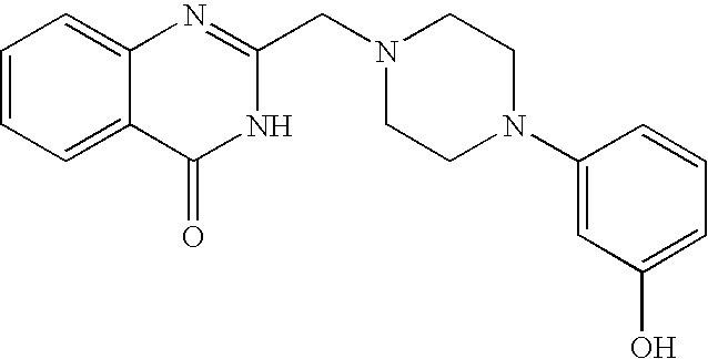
C1=CC=C2C(=C1)N=C(CN1CCN(C3=CC(O)=CC=C3)CC1)NC2=O
